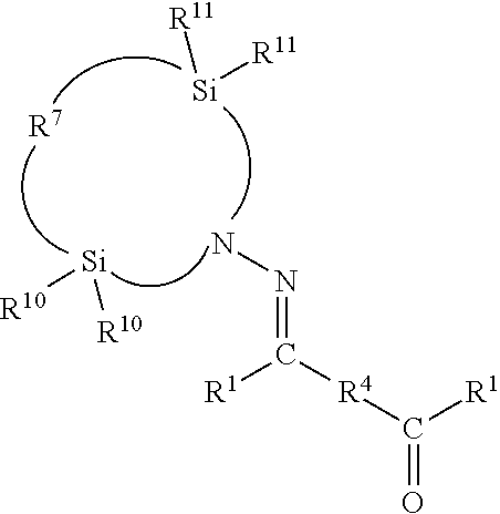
C(=O)([R4]C(=NN)[R1])[R1].[R11][Si][R11].[R10][Si][R10].[R7]
